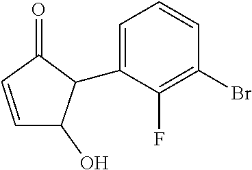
C1=C(C2C(O)C=CC2=O)C(F)=C(Br)C=C1
